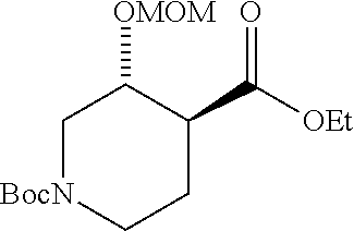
C1[BocN]CCC(C(=O)[OEt])C1[OMOM]
